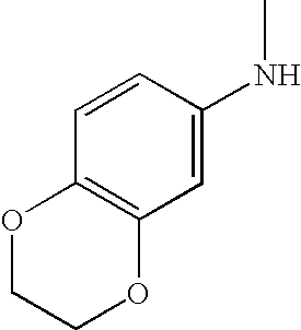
C1=CC(NC)=CC2=C1OCCO2
